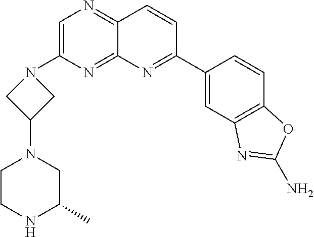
C1=C(N2CC(N3CC(C)NCC3)C2)N=C2C(=N1)C=CC(C1=CC3=C(C=C1)OC(N)=N3)=N2
